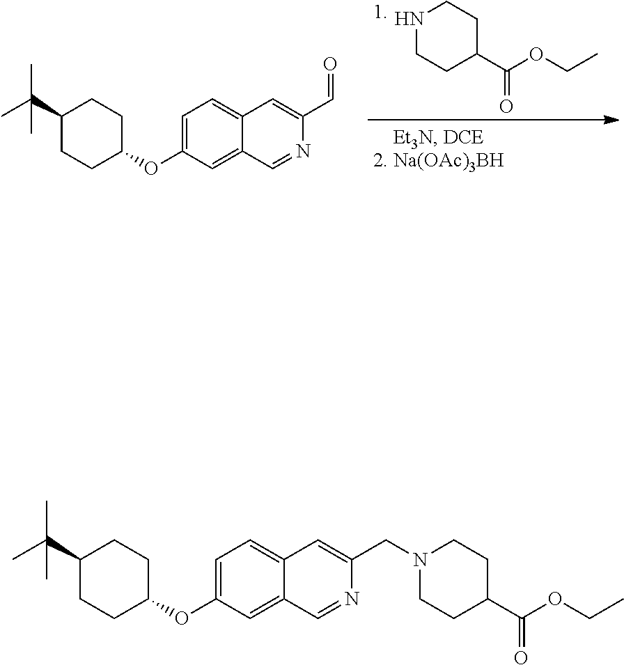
C1C(C(OCC)=O)CCNC1.C1=C(OC2CCC(C(C)(C)C)CC2)C=C2C(=C1)C=C(C=O)N=C2.C1=C(OC2CCC(C(C)(C)C)CC2)C=C2C(=C1)C=C(CN1CCC(C(OCC)=O)CC1)N=C2
